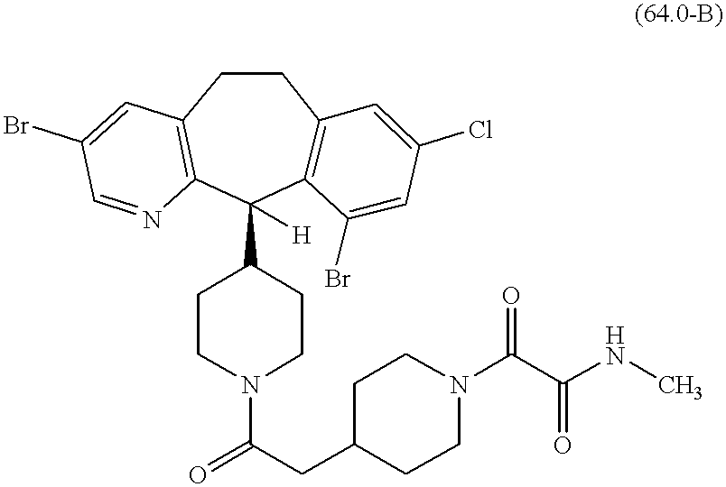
O=C(CC1CCN(C(C(NC)=O)=O)CC1)N1CCC(C2([H])C3=C(CCC4=C2N=CC(Br)=C4)C=C(Cl)C=C3Br)CC1
